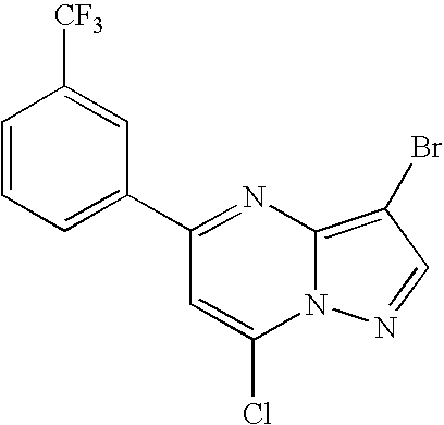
C12=C(Br)C=NN1C(Cl)=CC(C1=CC=CC([CF3])=C1)=N2
